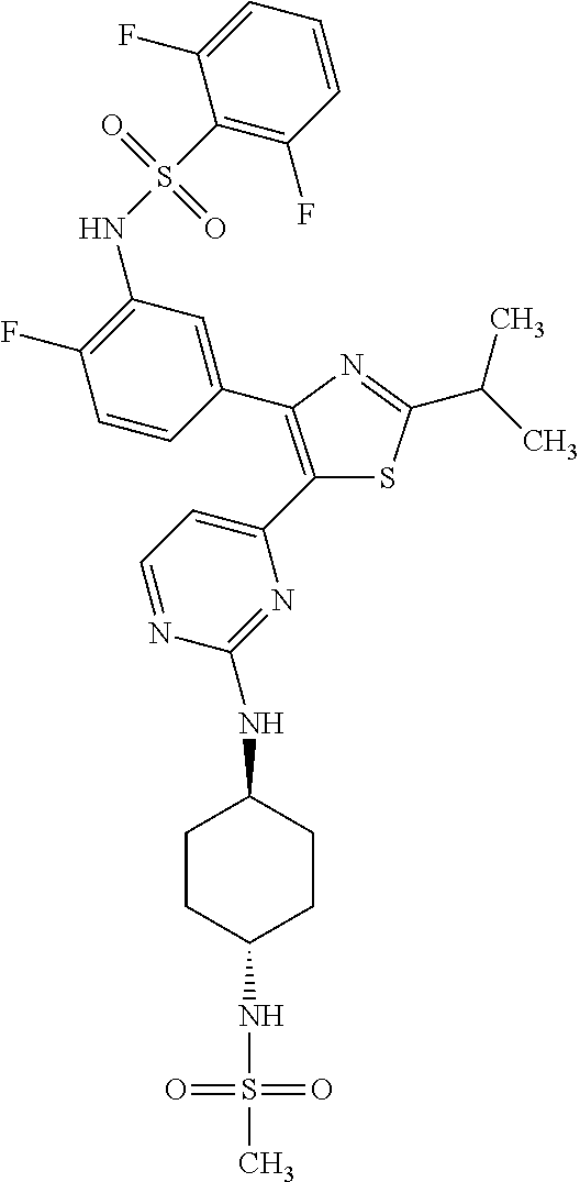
C1(F)=C(NS(C2=C(F)C=CC=C2F)(=O)=O)C=C(C2=C(C3=CC=NC(NC4CCC(NS(C)(=O)=O)CC4)=N3)SC(C(C)C)=N2)C=C1
